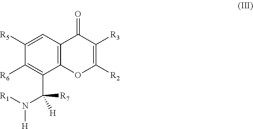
C1([R5])=CC2=C(C(C(N([H])[R1])([R7])[H])=C1[R6])OC([R2])=C([R3])C2=O
